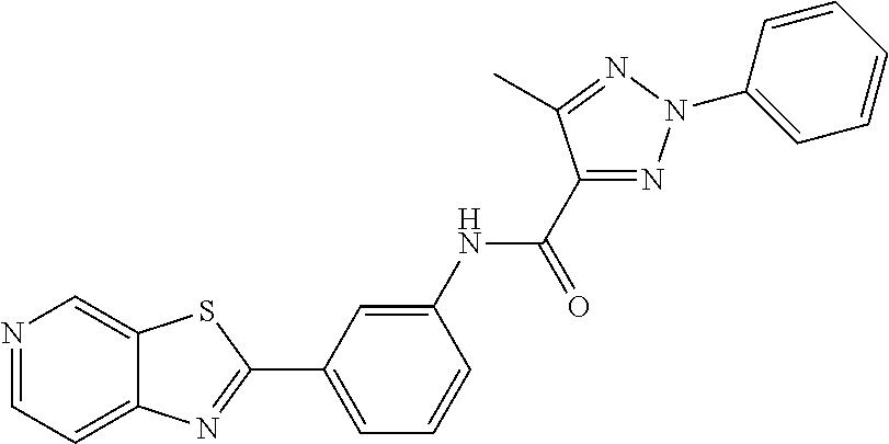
N1=CC=C2C(=C1)SC(C1=CC=CC(NC(=O)C3=NN(C4=CC=CC=C4)N=C3C)=C1)=N2
